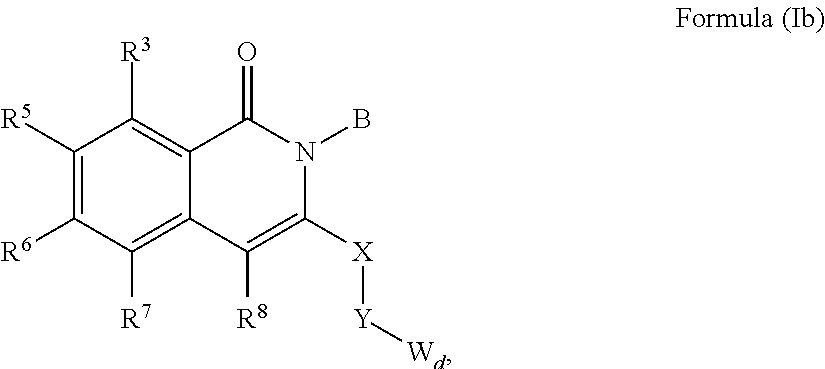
C1([R8])=C([X][Y][Wd])N(B)C(=O)C2=C([R3])C([R5])=C([R6])C([R7])=C12
